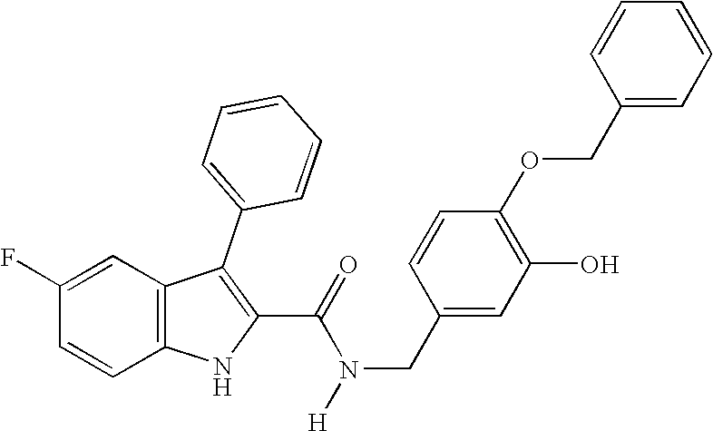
C1=C(F)C=CC2=C1C(C1=CC=CC=C1)=C(C(=O)N(CC1=CC(O)=C(OCC3=CC=CC=C3)C=C1)[H])N2
